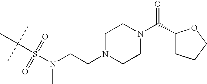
C(S(=O)(=O)N(CCN1CCN(C(=O)C2CCCO2)CC1)C)(C)(C)C
